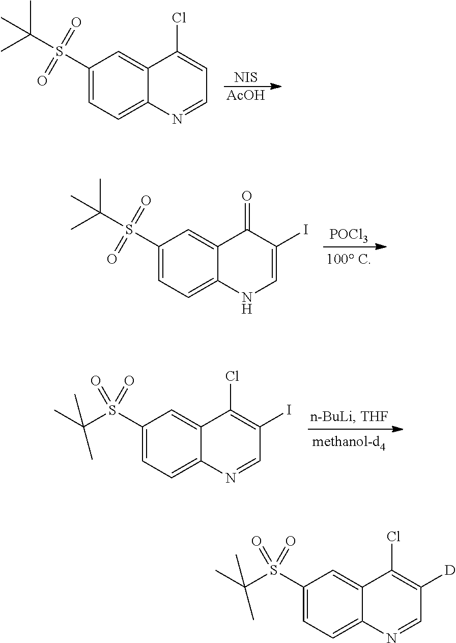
[NIS].[AcOH].C1(S(C(C)(C)C)(=O)=O)=CC=C2C(=C1)C(Cl)=CC=N2.C1(S(C(C)(C)C)(=O)=O)=CC=C2C(=C1)C(=O)C(I)=CN2.[POCl3].C1(S(=O)(=O)C(C)(C)C)=CC=C2C(=C1)C(Cl)=C(I)C=N2.C1(S(=O)(=O)C(C)(C)C)=CC=C2C(=C1)C(Cl)=C([D])C=N2
